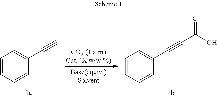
C1=CC=CC(C#C)=C1.C1=CC=CC(C#CC(O)=O)=C1
